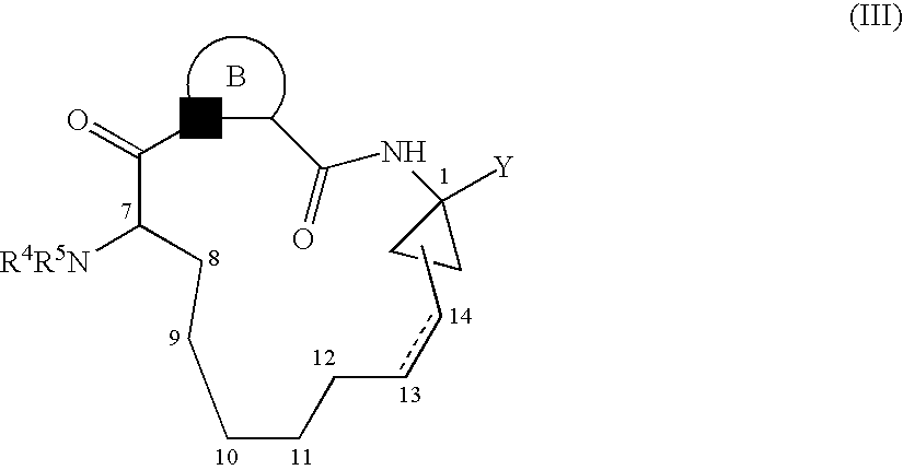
C(C(NC1([Y])CC1)=O)NC(C(CCCCCccC)[R4R5N])=O.B
